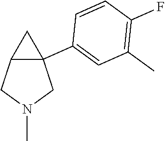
C12C(C3=CC(C)=C(F)C=C3)(CN(C)C1)C2
